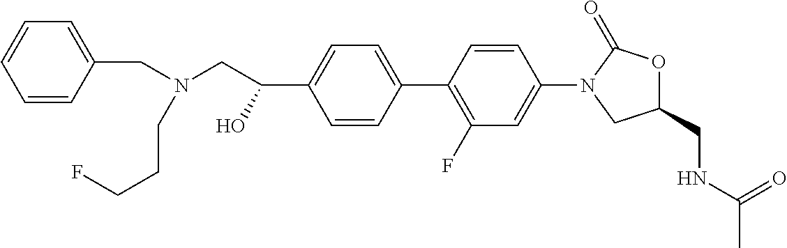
C1=C(C2=C(F)C=C(N3CC(CNC(C)=O)OC3=O)C=C2)C=CC(C(O)CN(CC2=CC=CC=C2)CCCF)=C1
